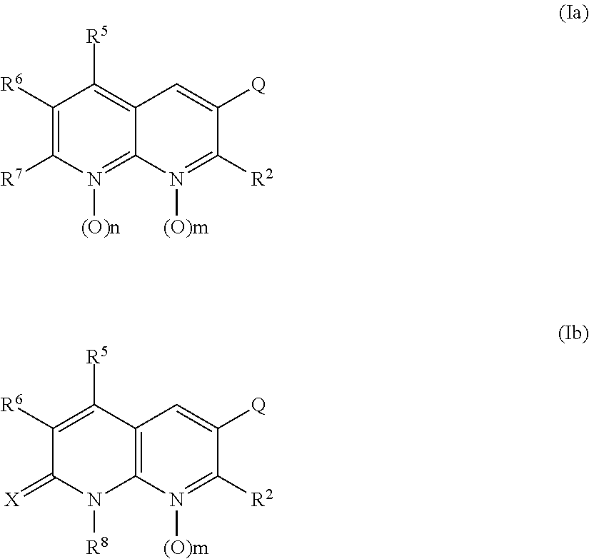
C1([R6])=C([R7])N([(O)n])=C2C(=C1[R5])C=C([Q])C([R2])=N2[(O)m].C1([R6])=C([R5])C2=C(N([R8])C1=[X])N([(O)m])=C([R2])C([Q])=C2
